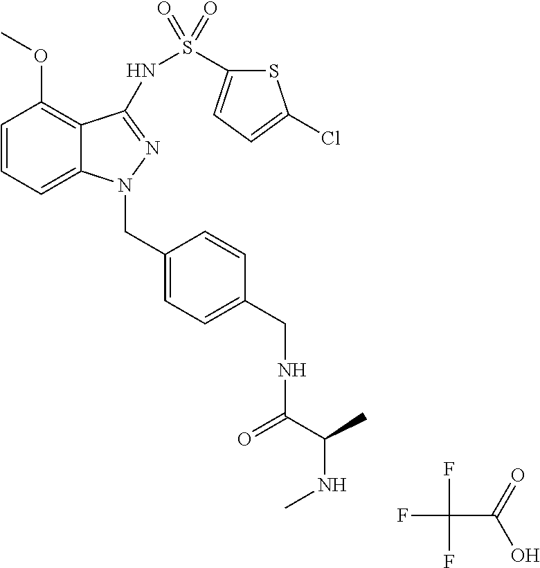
C1=CC=C2C(=C1OC)C(NS(C1=CC=C(Cl)S1)(=O)=O)=NN2CC1=CC=C(CNC(=O)C(NC)C)C=C1.C(C(F)(F)F)(=O)O
